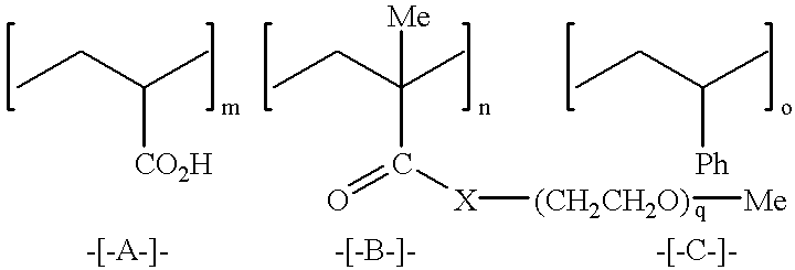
CCC(C)[CO2H].CCC(C)([Me])C(=O)[X][(CH2CH2O)][Me].CCC(C)[Ph]
